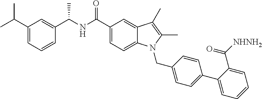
C1=C(C(C)C)C=C(C(NC(C2=CC=C3C(=C2)C(C)=C(C)N3CC2=CC=C(C3=CC=CC=C3C(=O)[NHNH2])C=C2)=O)C)C=C1
